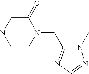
C1CN(CC2=NC=NN2C)C(=O)CN1
